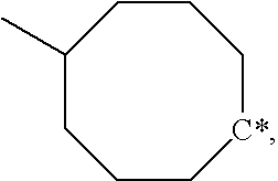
C1(C)CCC[C*]CCC1
